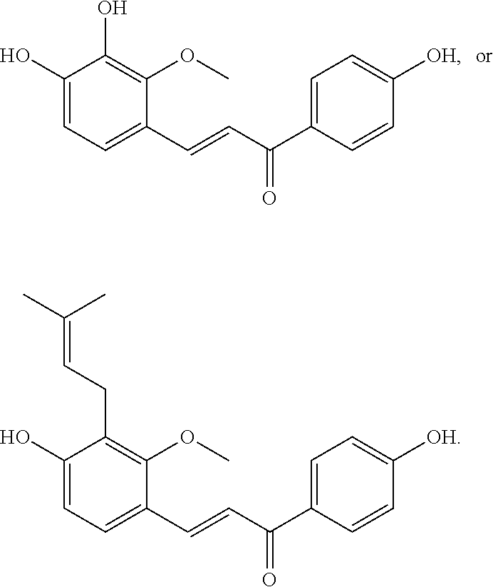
C1(O)=CC=C(C=CC(C2=CC=C([OH])C=C2)=O)C(OC)=C1O.C1(O)=CC=C(C=CC(C2=CC=C([OH])C=C2)=O)C(OC)=C1CC=C(C)C
